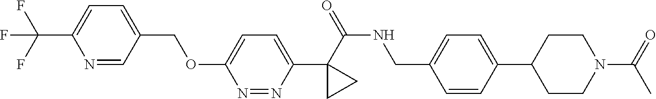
C1(C(=O)NCC2=CC=C(C3CCN(C(=O)C)CC3)C=C2)(C2=CC=C(OCC3=CC=C(C(F)(F)F)N=C3)N=N2)CC1
